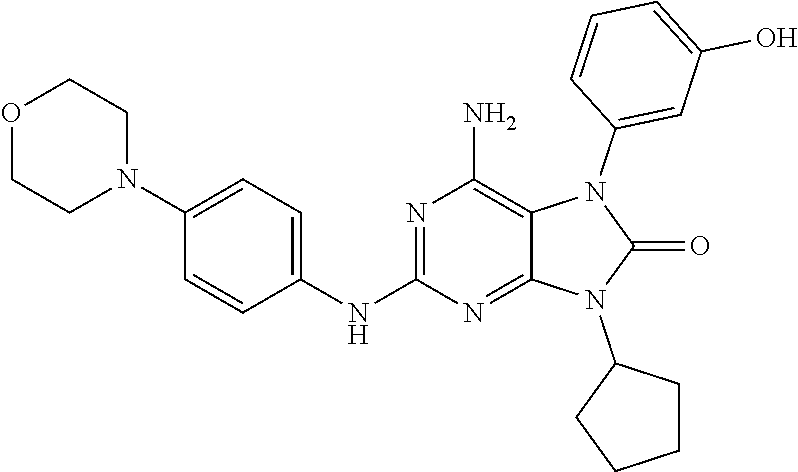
C1(N2CCOCC2)=CC=C(NC2=NC(N)=C3C(=N2)N(C2CCCC2)C(=O)N3C2=CC(O)=CC=C2)C=C1
